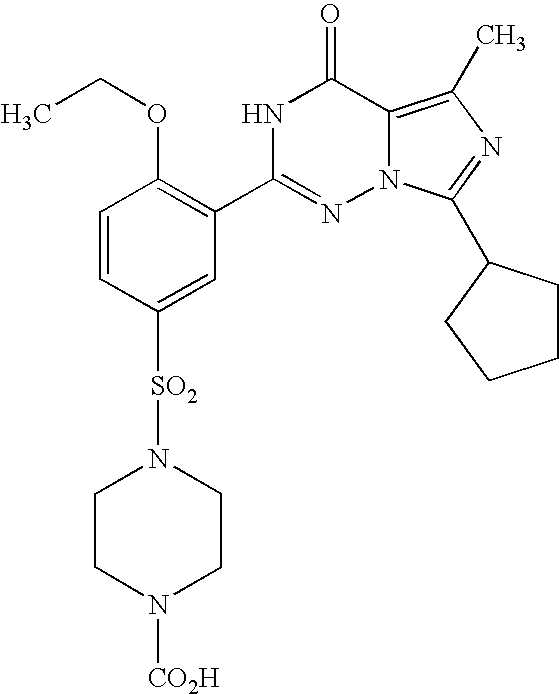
C1=CC([SO2]N2CCN([CO2H])CC2)=CC(C2=NN3C(=C(C)N=C3C3CCCC3)C(=O)N2)=C1OCC
